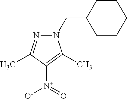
N1(CC2CCCCC2)N=C(C)C([N+](=O)[O-])=C1C
